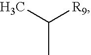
CC(C)[R9]
